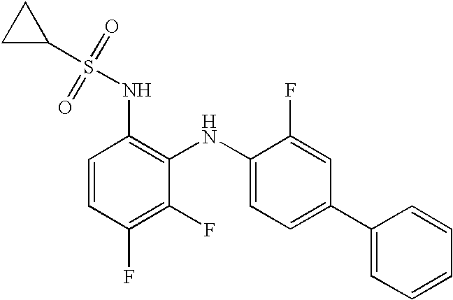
C1=CC(F)=C(F)C(NC2=CC=C(C3=CC=CC=C3)C=C2F)=C1NS(C1CC1)(=O)=O
